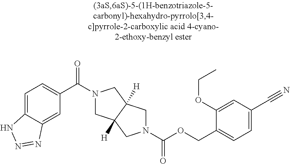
C1(C(=O)N2CC3([H])C([H])(C2)CN(C(=O)OCC2=CC=C(C#N)C=C2OCC)C3)=CC=C2C(=C1)N=NN2
